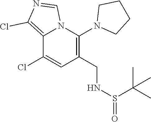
C1(Cl)=CC(CNS(=O)C(C)(C)C)=C(N2CCCC2)N2C1=C(Cl)N=C2
